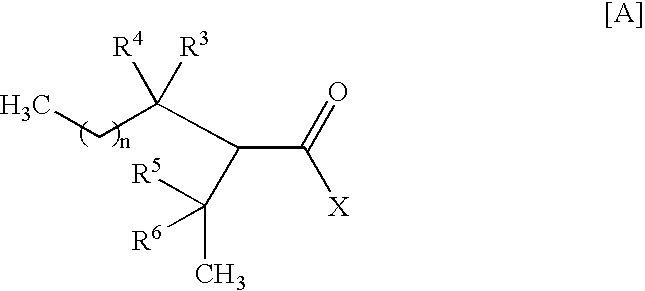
CCC(C(C([X])=O)C(C)([R5])[R6])([R4])[R3]
